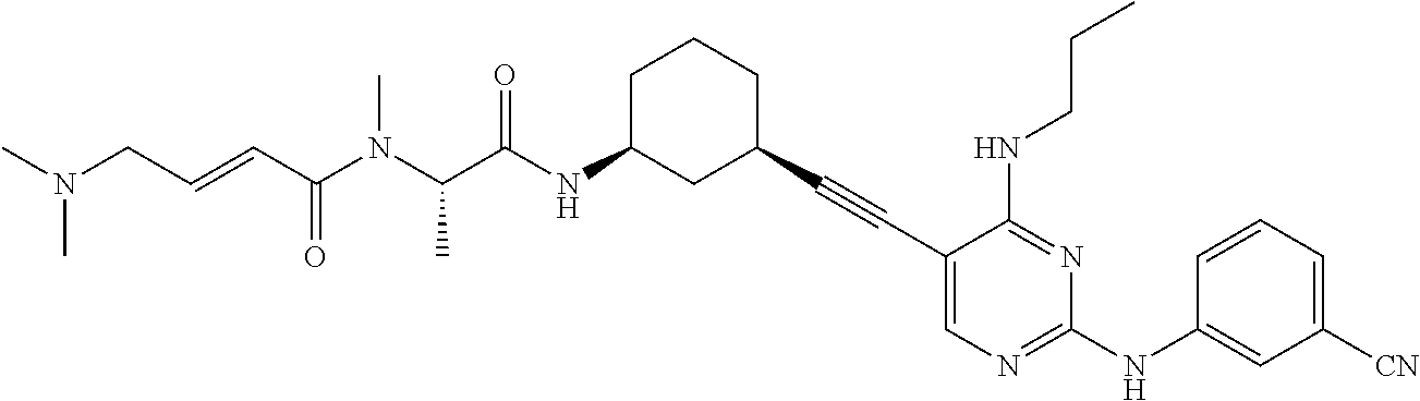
C1(C#CC2CCCC(NC(=O)C(N(C(C=CCN(C)C)=O)C)C)C2)=CN=C(NC2=CC([CN])=CC=C2)N=C1NCCC
